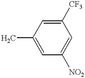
C1=C(C)C=C([CF3])C=C1[NO2]
